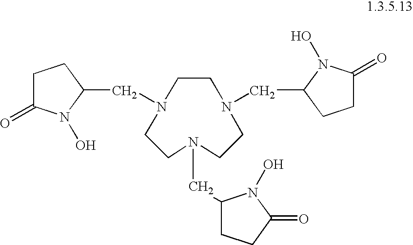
C1CN(CC2CCC(=O)N2O)CCN(CC2CCC(=O)N2O)CCN1CC1CCC(=O)N1O
